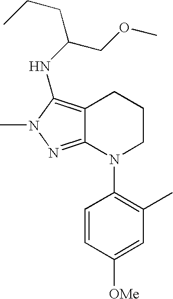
C12=NN(C)C(NC(COC)CCC)=C1CCCN2C1=C(C)C=C([OMe])C=C1
